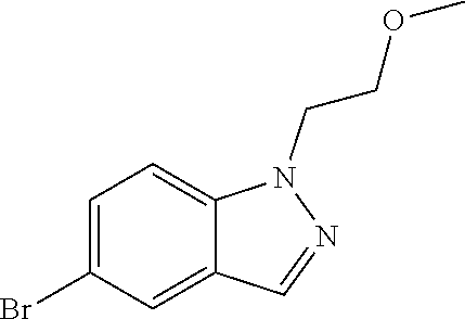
C1=C(Br)C=C2C(=C1)N(CCOC)N=C2
